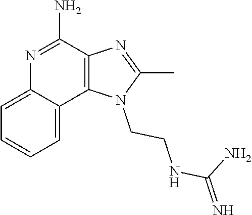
N1=C(N)C2=C(C3=CC=CC=C13)N(CCNC(N)=N)C(C)=N2
